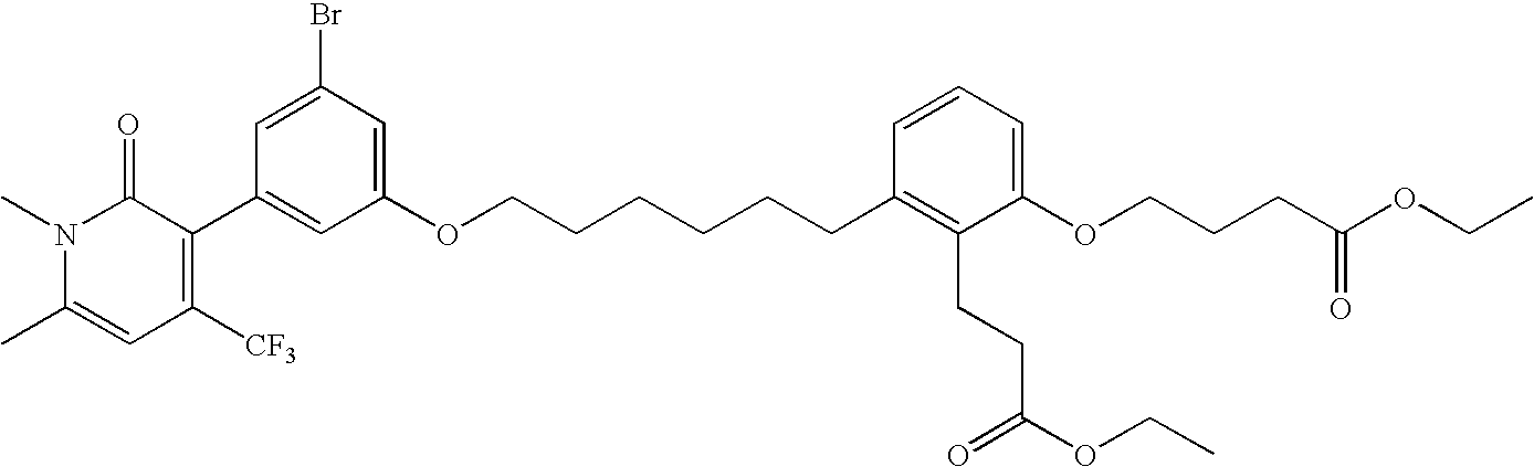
C1=C(Br)C=C(OCCCCCCC2=C(CCC(OCC)=O)C(OCCCC(OCC)=O)=CC=C2)C=C1C1=C([CF3])C=C(C)N(C)C1=O
